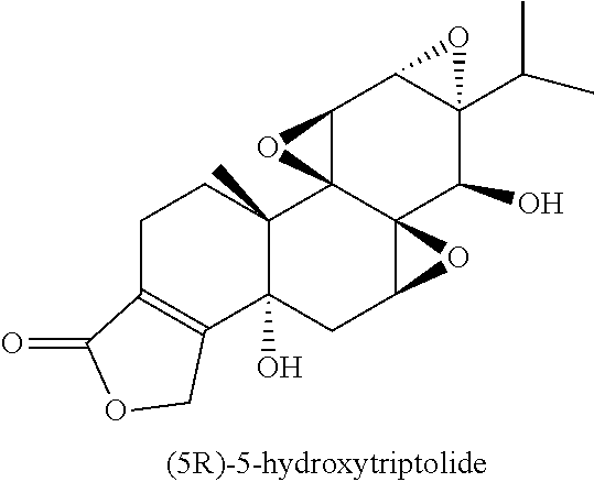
C1C2=C(C3(O)C(C)(C1)C14C5(C(C3)O5)C(O)C3(C(C)C)C(C1O4)O3)COC2=O
